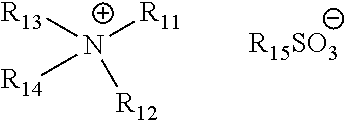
[R14][N+]([R11])([R13])[R12].[R15SO3]
